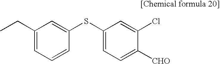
C1(CC)=CC=CC(SC2=CC=C([CHO])C(Cl)=C2)=C1
